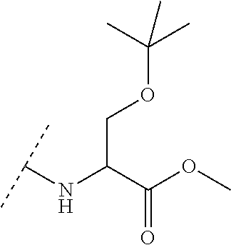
C(C(C(OC)=O)NC(C)C)OC(C)(C)C
